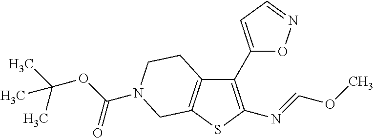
C1(C2=CC=NO2)=C(N=COC)SC2=C1CCN(C(=O)OC(C)(C)C)C2
